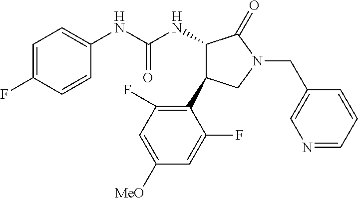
C1=C(F)C=CC(NC(NC2C(C3=C(F)C=C([MeO])C=C3F)CN(CC3=CN=CC=C3)C2=O)=O)=C1
